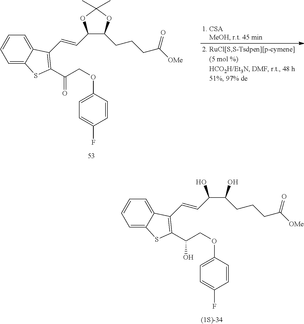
C1=C2C(=CC=C1)C(C=CC1C(CCCC([OMe])=O)OC(C)(C)O1)=C(C(COC1=CC=C(F)C=C1)=O)S2.C1=C2C(=CC=C1)C(C=CC(C(O)CCCC([OMe])=O)O)=C(C(COC1=CC=C(F)C=C1)O)S2
